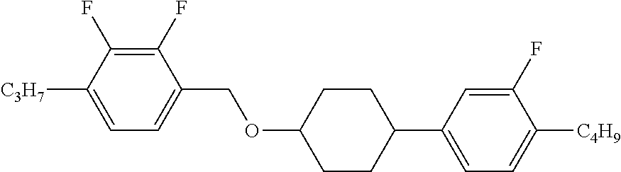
C1(F)=C(F)C([C3H7])=CC=C1COC1CCC(C2=CC=C([C4H9])C(F)=C2)CC1
